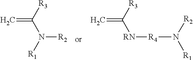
C=C([R3])N([R1])[R2].C=C([R3])[RN][R4]N([R2])[R1]
